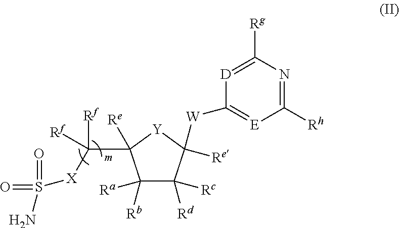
C1([Rb])([Ra])C([Rc])([Rd])C([W]C2=[E]C([Rh])=NC([Rg])=[D]2)([Re])[Y]C1([Re])C([Rf])([Rf])[X]S(N)(=O)=O
